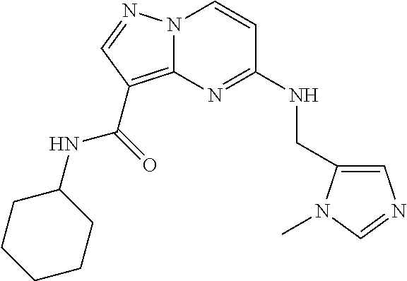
N(C1=NC2=C(C(NC3CCCCC3)=O)C=NN2C=C1)CC1=CN=CN1C
